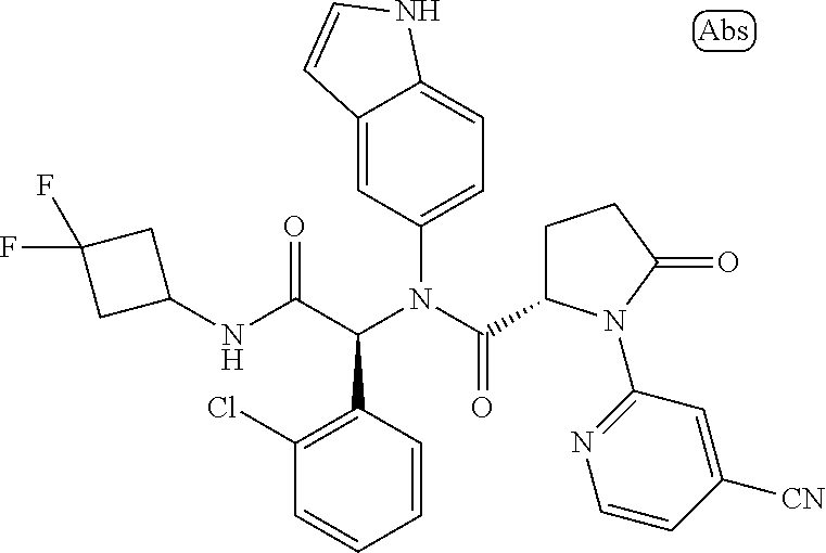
C1=CC(C(C(NC2CC(F)(F)C2)=O)N(C(=O)C2CCC(=O)N2C2=NC=CC([CN])=C2)C2=CC=C3C(=C2)C=CN3)=C(Cl)C=C1
